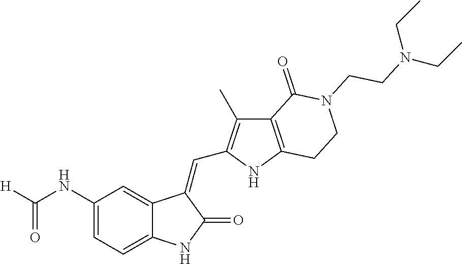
C1(NC([H])=O)=CC=C2C(=C1)C(=CC1=C(C)C3=C(N1)CCN(CCN(CC)CC)C3=O)C(=O)N2
